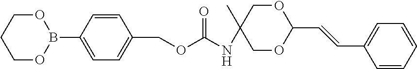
O1CCCOB1C1=CC=C(COC(=O)NC2(C)COC(C=CC3=CC=CC=C3)OC2)C=C1
